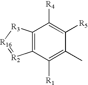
C12=C(C([R1])=C(C)C([R5])=C1[R4])[R2]=[R16][R3]2
